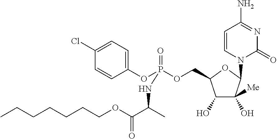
C1(OP(OCC2C(O)C(O)([Me])C(N3C(=O)N=C(N)C=C3)O2)(=O)NC(C(OCCCCCCC)=O)C)=CC=C(Cl)C=C1
